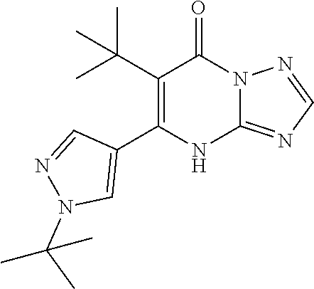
C12=NC=NN1C(=O)C(C(C)(C)C)=C(C1=CN(C(C)(C)C)N=C1)N2
